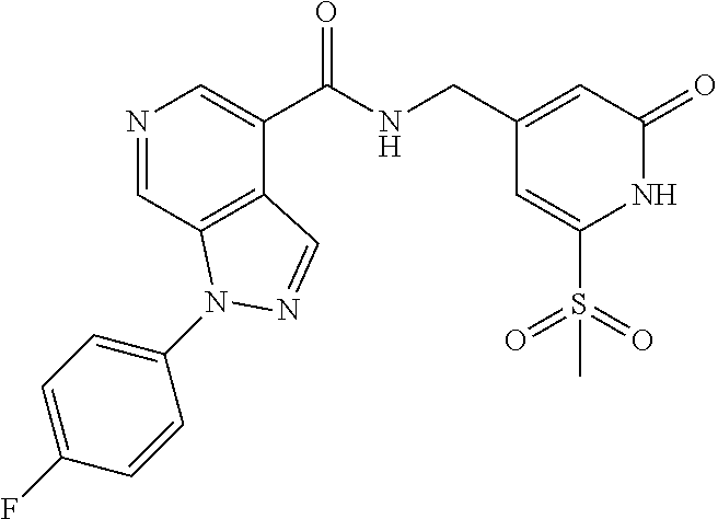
N1=CC2=C(C(C(NCC3=CC(=O)NC(S(=O)(=O)C)=C3)=O)=C1)C=NN2C1=CC=C(F)C=C1
